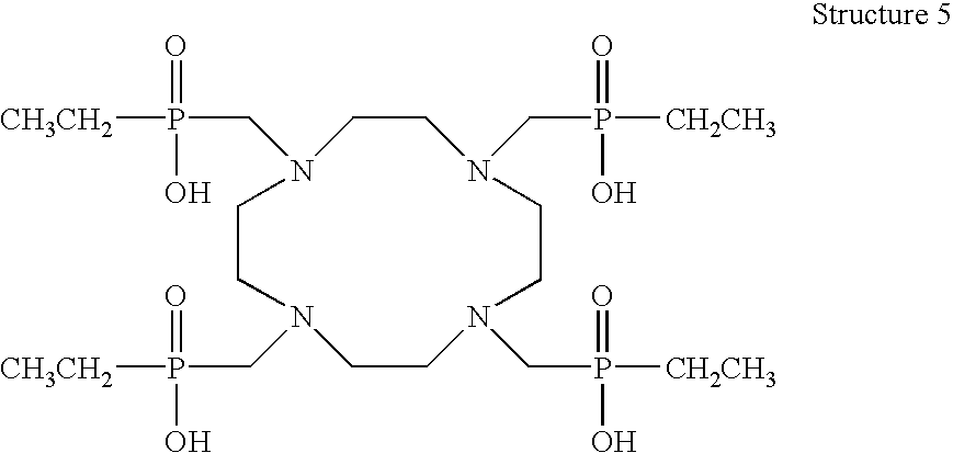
C1CN(CP([CH3CH2])(=O)O)CCN(CP([CH2CH3])(=O)O)CCN(CP([CH2CH3])(=O)O)CCN1CP([CH3CH2])(=O)O
